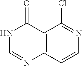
C12=C(C=CN=C1Cl)N=CNC2=O
